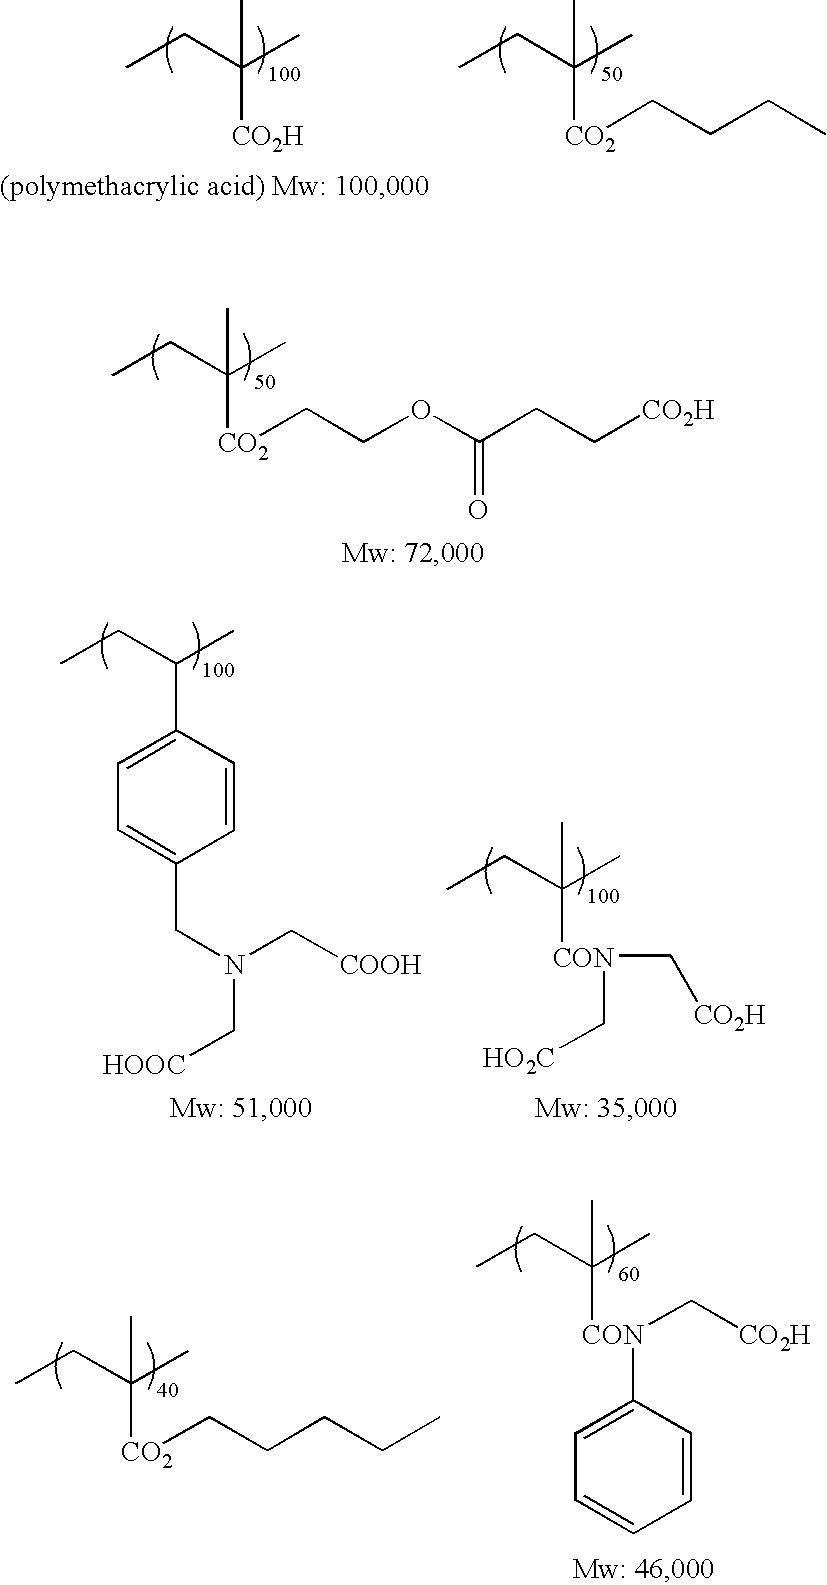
CCC(C)([CO2H])C.CCC(C)([CO2]CCCC)C.CCC(C)([CO2]CCOC(CC[CO2H])=O)C.CCC(C)C1=CC=C(CN(C[COOH])C[HOOC])C=C1.CCC(C)([CON](C[HO2C])C[CO2H])C.CCC(C)([CO2]CCCCC)C.CCC(C)([CON](C1=CC=CC=C1)C[CO2H])C
